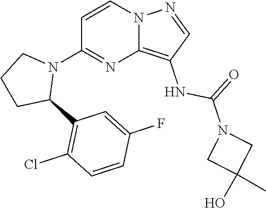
C1=C(F)C=CC(Cl)=C1C1CCCN1C1=NC2=C(NC(=O)N3CC(O)(C)C3)C=NN2C=C1
